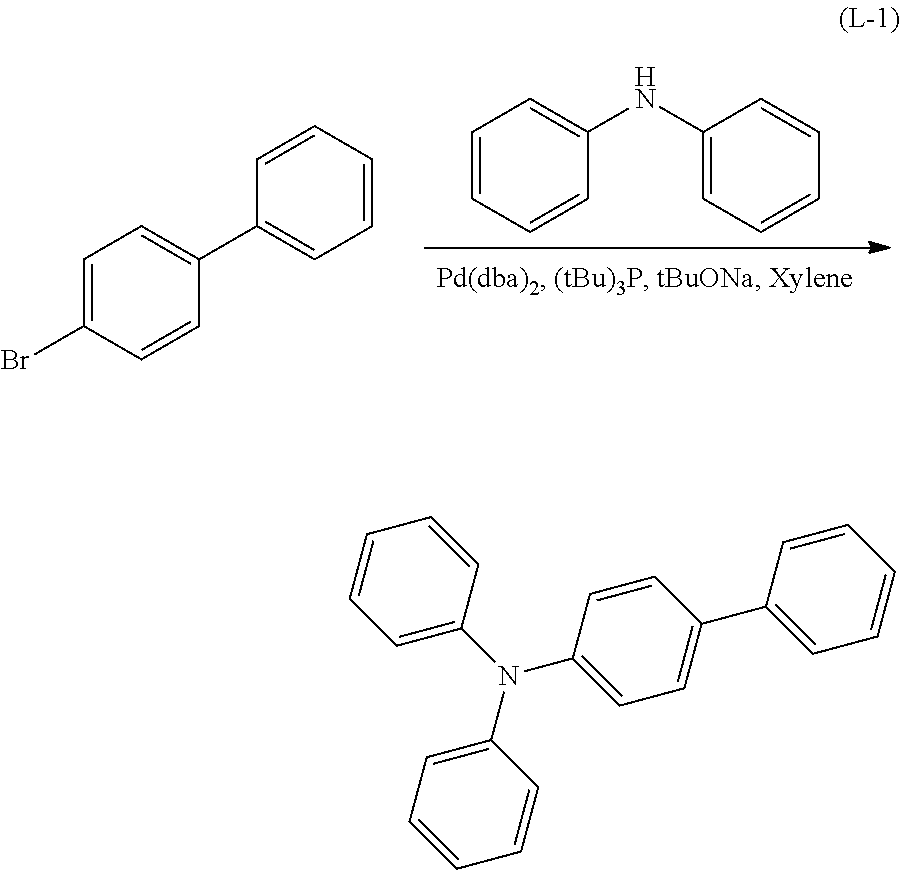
C1=C(N(C2=CC=C(C3=CC=CC=C3)C=C2)C2=CC=CC=C2)C=CC=C1.C1=CC=CC(NC2=CC=CC=C2)=C1.C1=C(Br)C=CC(C2=CC=CC=C2)=C1
